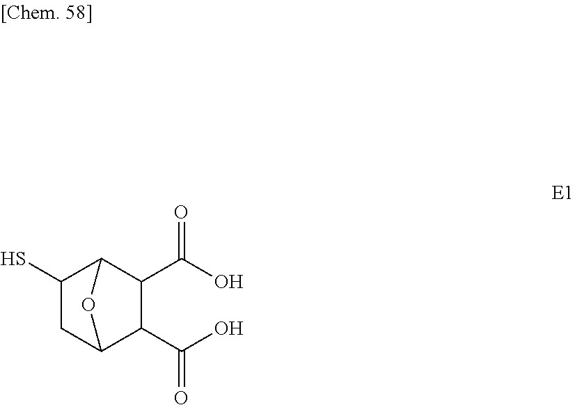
C1(C(O)=O)C2CC(S)C(C1C(O)=O)O2
